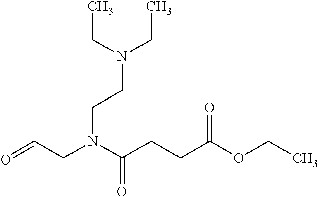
O=CCN(C(CCC(OCC)=O)=O)CCN(CC)CC
